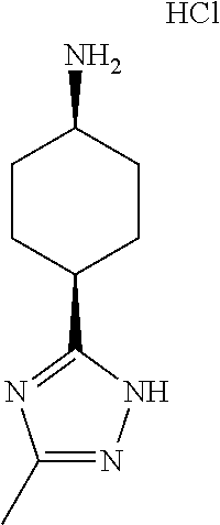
C1CC(C2=NC(C)=NN2)CCC1N.Cl
